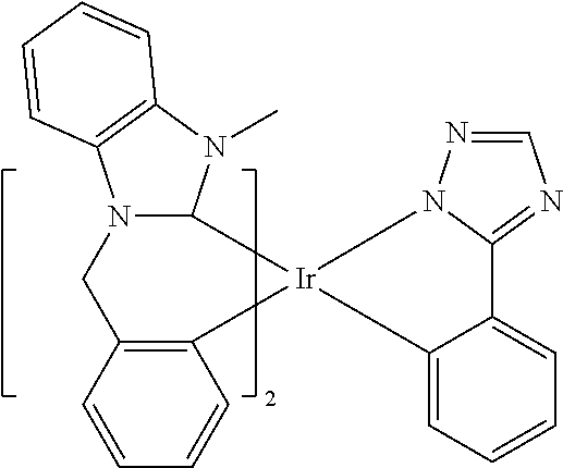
C12=C(C=CC=C1)CN1C(N(C)C3=C1C=CC=C3)[Ir]21N2C(=NC=N2)C2=CC=CC=C21
